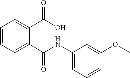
C1=CC=C(C(=O)O)C(C(=O)NC2=CC=CC(OC)=C2)=C1
